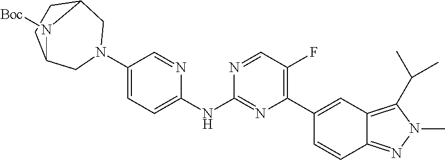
N1(C2=CC=C(NC3=NC(C4=CC5=C(C(C)C)N(C)N=C5C=C4)=C(F)C=N3)N=C2)CC2CCC(C1)N2[Boc]
